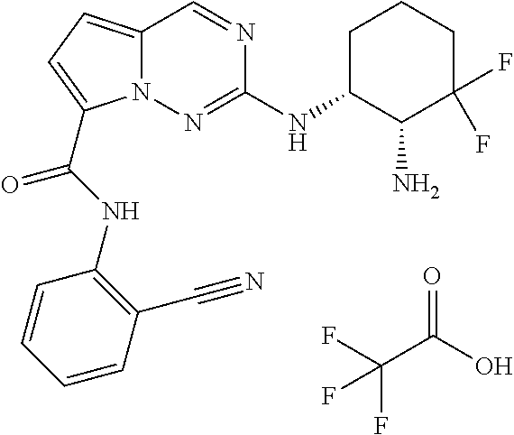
O=C(O)C(F)(F)F.C1C(NC2=NN3C(=CC=C3C(NC3=C(C#N)C=CC=C3)=O)C=N2)C(N)C(F)(F)CC1
